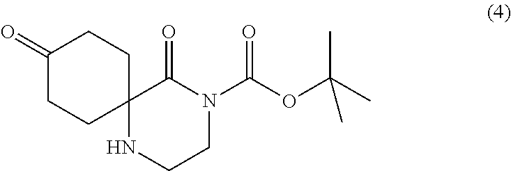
C1(=O)CCC2(CC1)NCCN(C(=O)OC(C)(C)C)C2=O
